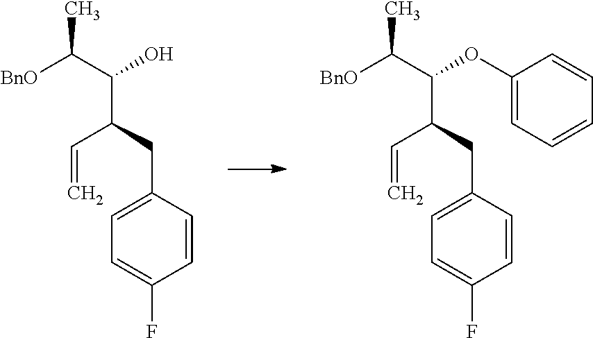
C1=CC(CC(C(C([BnO])C)O)C=C)=CC=C1F.C1=CC(CC(C(C([BnO])C)OC2=CC=CC=C2)C=C)=CC=C1F
